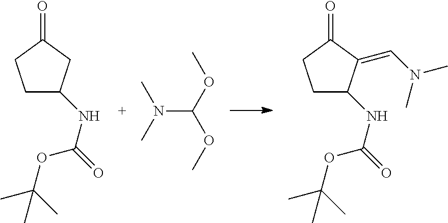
C1CC(=O)CC1NC(=O)OC(C)(C)C.N(C(OC)OC)(C)C.C1CC(=O)C(=CN(C)C)C1NC(=O)OC(C)(C)C
